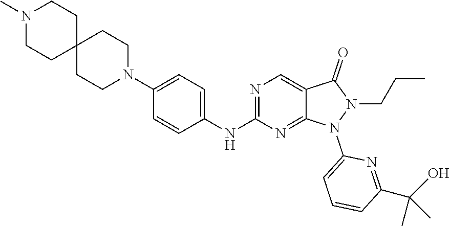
N1(C)CCC2(CC1)CCN(C1=CC=C(NC3=NC=C4C(=N3)N(C3=CC=CC(C(C)(C)O)=N3)N(CCC)C4=O)C=C1)CC2
